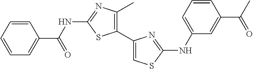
C1=CC=CC(C(NC2=NC(C)=C(C3=CSC(NC4=CC=CC(C(=O)C)=C4)=N3)S2)=O)=C1
